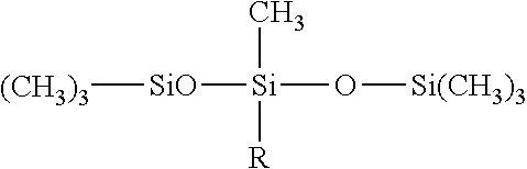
[SiO]([(CH3)3])[Si]([R])(C)O[Si(CH3)3]
